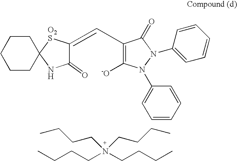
C1CCCCC12NC(=O)C(=CC1=C([-O])N(C3=CC=CC=C3)N(C3=CC=CC=C3)C1=O)[O2S]2.N(CCCC)(CCCC)(CCCC)CCCC
